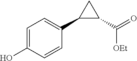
C1=C(O)C=CC(C2C(C(=O)[OEt])C2)=C1
